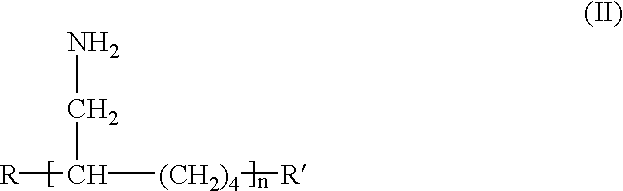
NCC([R])[(CH2)4][R]
